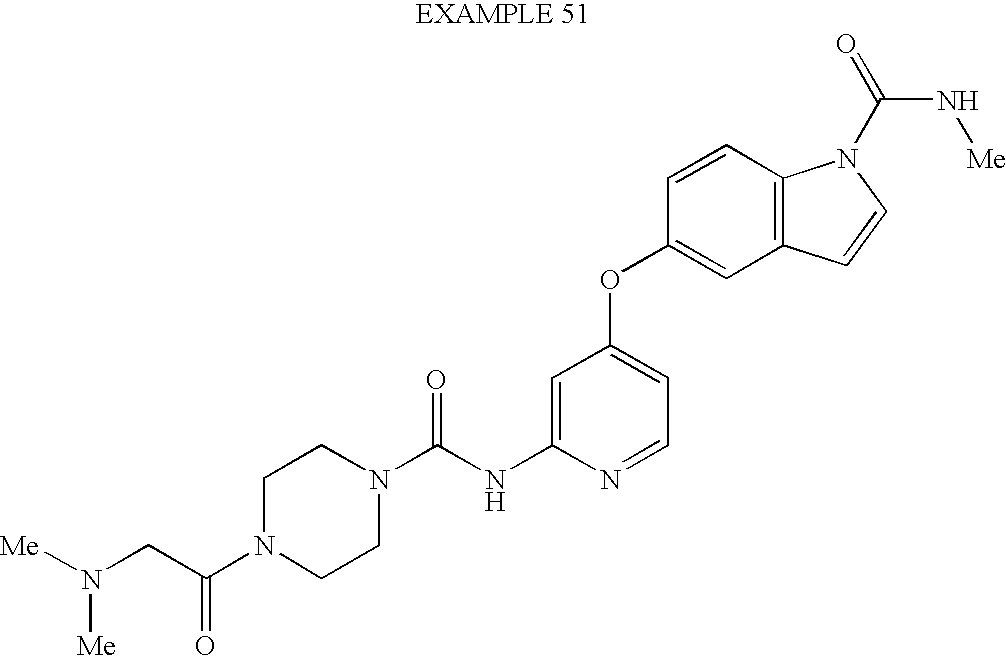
C(NC1=CC(OC2=CC3=C(C=C2)N(C(N[Me])=O)C=C3)=CC=N1)(=O)N1CCN(C(CN([Me])[Me])=O)CC1
